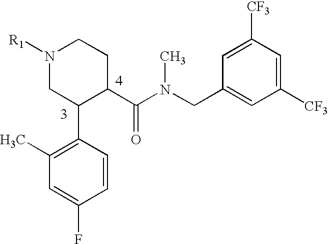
N1([R1])CC(C2=C(C)C=C(F)C=C2)C(C(N(CC2=CC([CF3])=CC([CF3])=C2)C)=O)CC1
